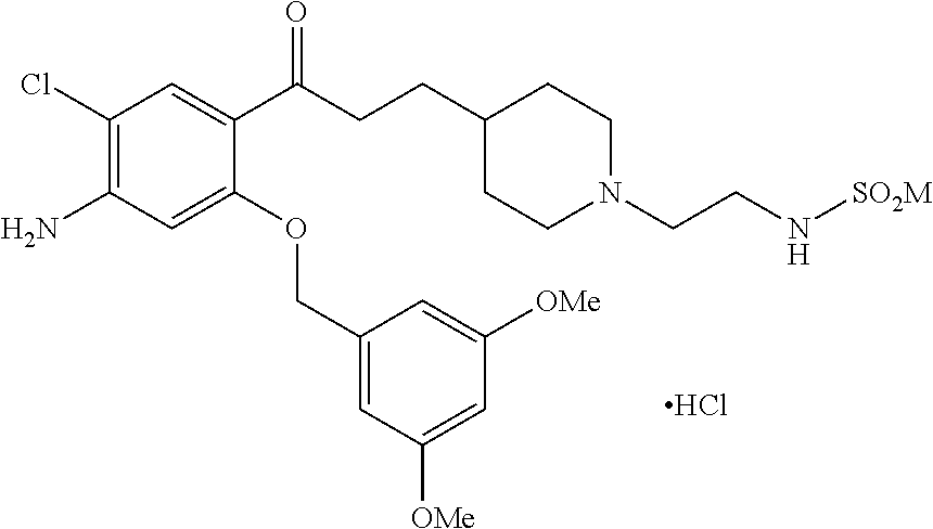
C1(Cl)=C(N)C=C(OCC2=CC([OMe])=CC([OMe])=C2)C(C(CCC2CCN(CCN[SO2M])CC2)=O)=C1.Cl
